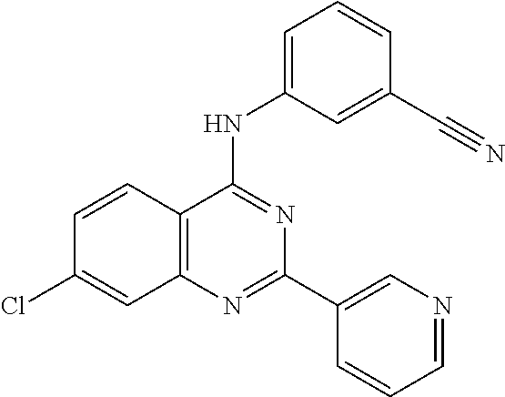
C1=CC2=C(C=C1Cl)N=C(C1=CN=CC=C1)N=C2NC1=CC=CC(C#N)=C1
